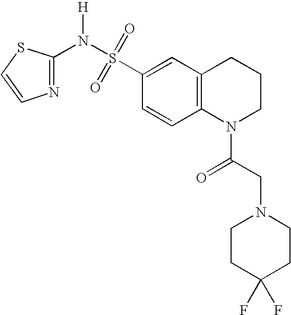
N1=C(N(S(C2=CC3=C(C=C2)N(C(CN2CCC(F)(F)CC2)=O)CCC3)(=O)=O)[H])SC=C1
